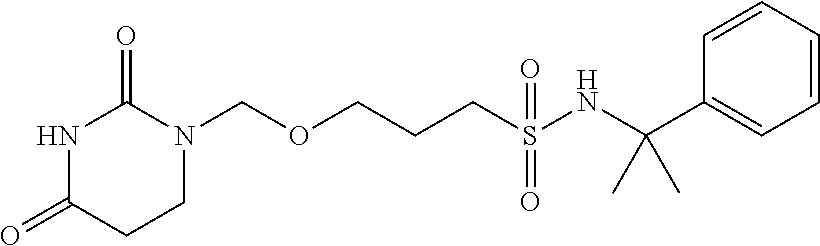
O(CCCS(NC(C1=CC=CC=C1)(C)C)(=O)=O)CN1C(=O)NC(=O)CC1
